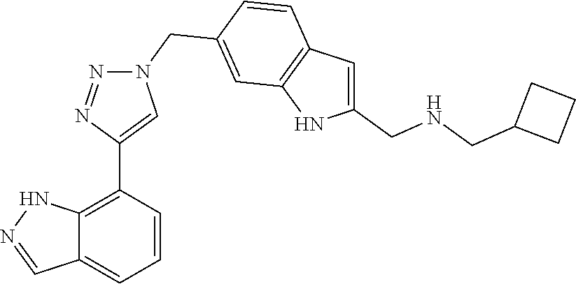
C12=C(C3=CN(CC4=CC5=C(C=C4)C=C(CNCC4CCC4)N5)N=N3)C=CC=C1C=NN2
